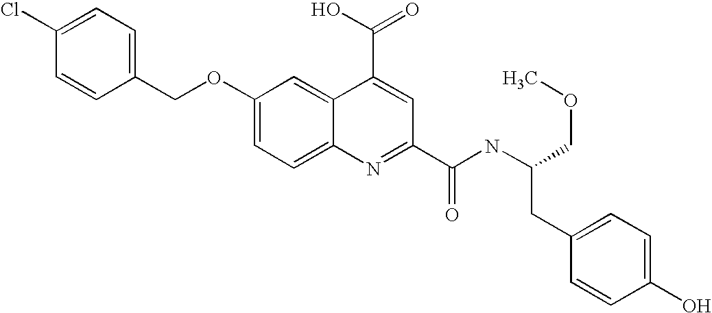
C1=C(Cl)C=CC(COC2=CC=C3C(=C2)C(C(=O)O)=CC(C(NC(CC2=CC=C(O)C=C2)COC)=O)=N3)=C1
